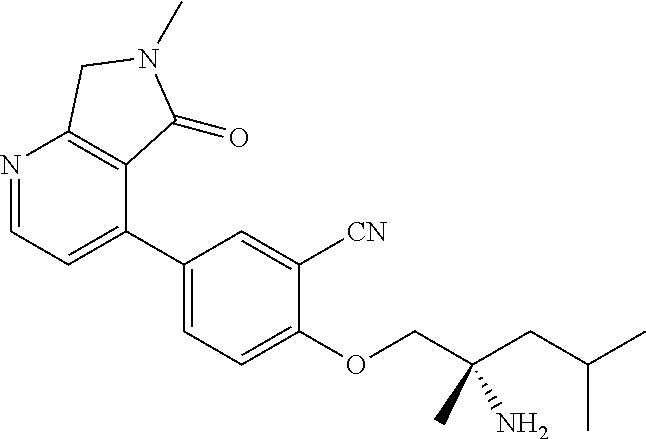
C1(C2=CC=NC3=C2C(=O)N(C)C3)=CC=C(OCC(CC(C)C)(N)C)C([CN])=C1
